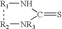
[R1]1[R2][NR3]C(=S)N1
